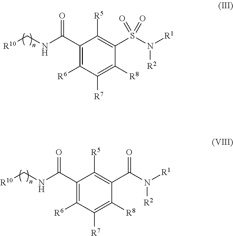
C1(C(NC[R10])=O)=C([R6])C([R7])=C([R8])C(S(N([R2])[R1])(=O)=O)=C1[R5].C1(C(NC[R10])=O)=C([R6])C([R7])=C([R8])C(C(N([R2])[R1])=O)=C1[R5]
